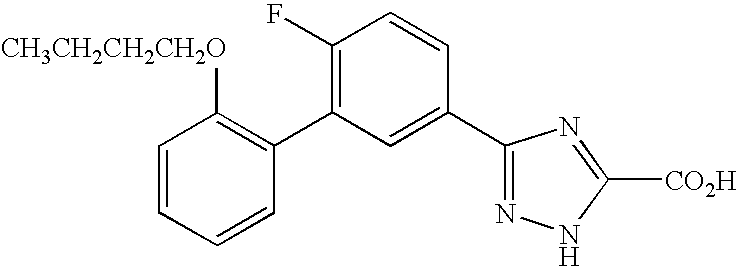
C1(C2=C(F)C=CC(C3=NNC([CO2H])=N3)=C2)=C([CH3CH2CH2CH2O])C=CC=C1
